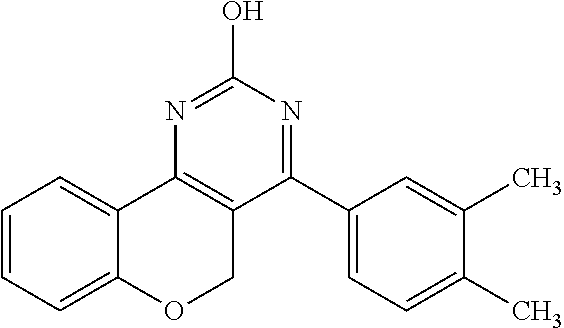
C1=CC=C2C(=C1)C1=C(CO2)C(C2=CC=C(C)C(C)=C2)=NC(O)=N1
